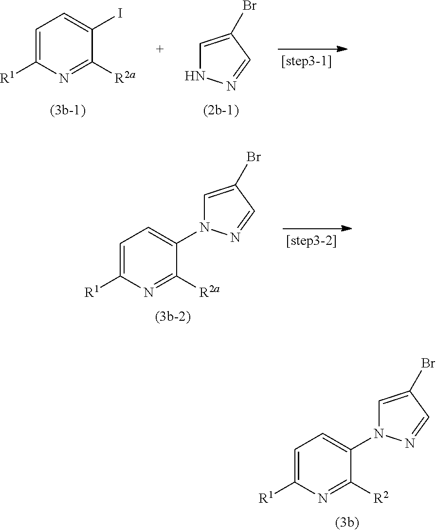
N1C=C(Br)C=N1.C1=C([R1])N=C([R2a])C(I)=C1.C1=C([R1])N=C([R2a])C(N2C=C(Br)C=N2)=C1.C1=C([R1])N=C([R2])C(N2C=C(Br)C=N2)=C1
